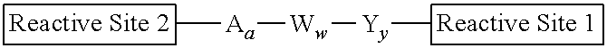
C[Aa][Ww][Yy]C
